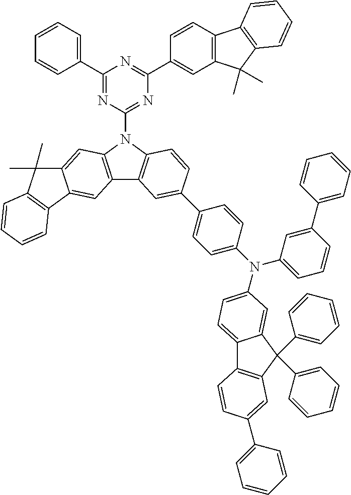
C1(C2=CC=CC=C2)=NC(N2C3=C(C4=C2C=C2C(=C4)C4=C(C2(C)C)C=CC=C4)C=C(C2=CC=C(N(C4=CC=CC(C5=CC=CC=C5)=C4)C4=CC=C5C6=C(C(C7=CC=CC=C7)(C7=CC=CC=C7)C5=C4)C=C(C4=CC=CC=C4)C=C6)C=C2)C=C3)=NC(C2=CC3=C(C=C2)C2=C(C3(C)C)C=CC=C2)=N1
